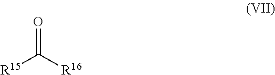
C(=O)([R15])[R16]
